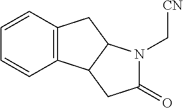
C12=C(C=CC=C1)CC1C2CC(=O)N1C[CN]
